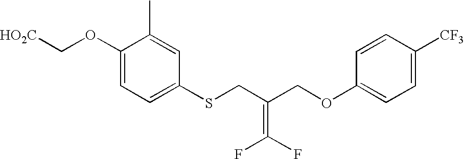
C(OC1=CC=C(SCC(COC2=CC=C([CF3])C=C2)=C(F)F)C=C1C)[HO2C]
